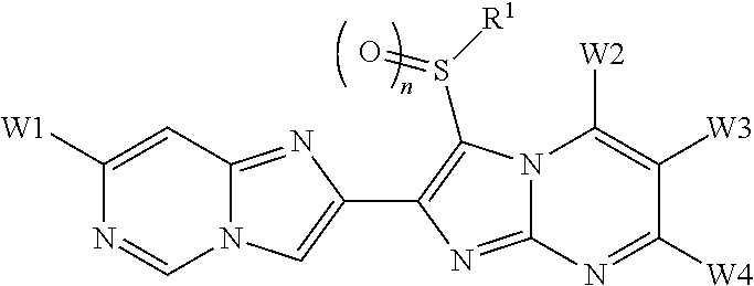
N12C(=NC(C3=C(S([R1])=O)N4C(=N3)N=C([W4])C([W3])=C4[W2])=C1)C=C([W1])N=C2
